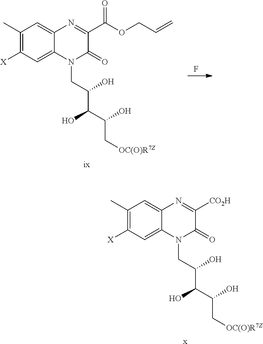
C1(C)=C([X])C=C2C(=C1)N=C([CO2H])C(=O)N2CC(C(C(O)C[OC(O)R7Z])O)O.[x].F.C1(C)=C([X])C=C2C(=C1)N=C(C(OCC=C)=O)C(=O)N2CC(C(C(O)C[OC(O)R7Z])O)O.[ix]
